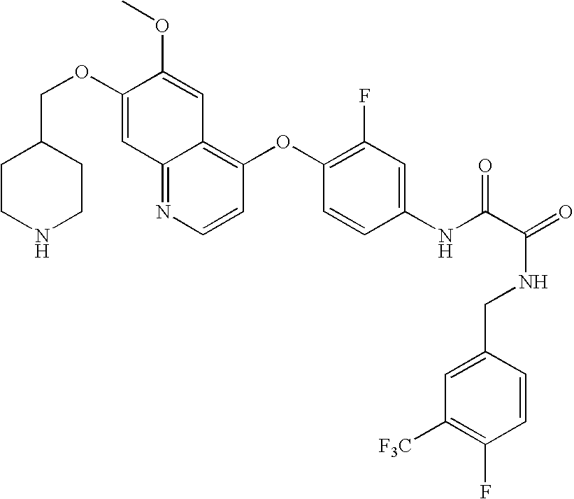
C(OC1=CC2=NC=CC(OC3=C(F)C=C(NC(C(=O)NCC4=CC([F3C])=C(F)C=C4)=O)C=C3)=C2C=C1OC)C1CCNCC1
